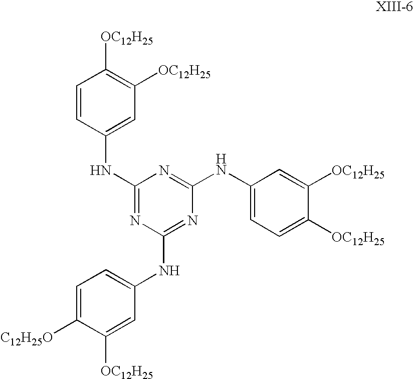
C1=CC([OC12H25])=C([OC12H25])C=C1NC1=NC(NC2=CC=C([C12H25O])C([OC12H25])=C2)=NC(NC2=CC=C([OC12H25])C([OC12H25])=C2)=N1
